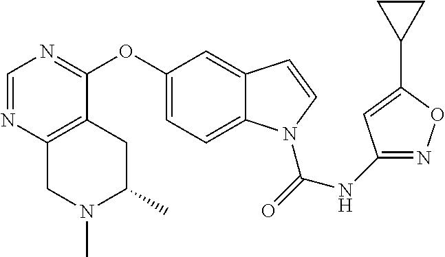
C1(OC2=NC=NC3=C2CC(C)N(C)C3)=CC=C2C(=C1)C=CN2C(=O)NC1=NOC(C2CC2)=C1
